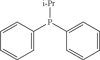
C1=C(P(C2=CC=CC=C2)[i-Pr])C=CC=C1
